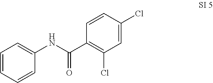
C1=CC=CC(NC(C2=C(Cl)C=C(Cl)C=C2)=O)=C1
